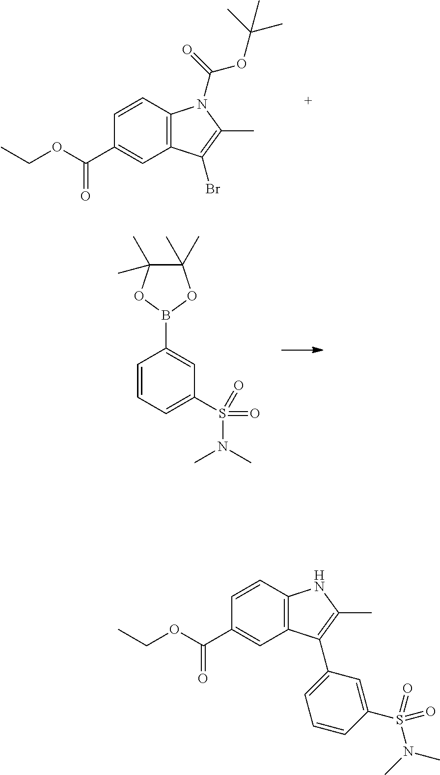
C1=CC=C(S(=O)(N(C)C)=O)C=C1B1OC(C)(C)C(C)(C)O1.C1(C(OCC)=O)=CC2=C(C=C1)N(C(=O)OC(C)(C)C)C(C)=C2Br.C1(C(OCC)=O)=CC2=C(C=C1)NC(C)=C2C1=CC=CC(S(=O)(N(C)C)=O)=C1
